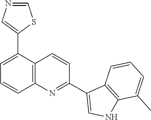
C1=NC=C(C2=CC=CC3=C2C=CC(C2=CNC4=C2C=CC=C4C)=N3)S1
